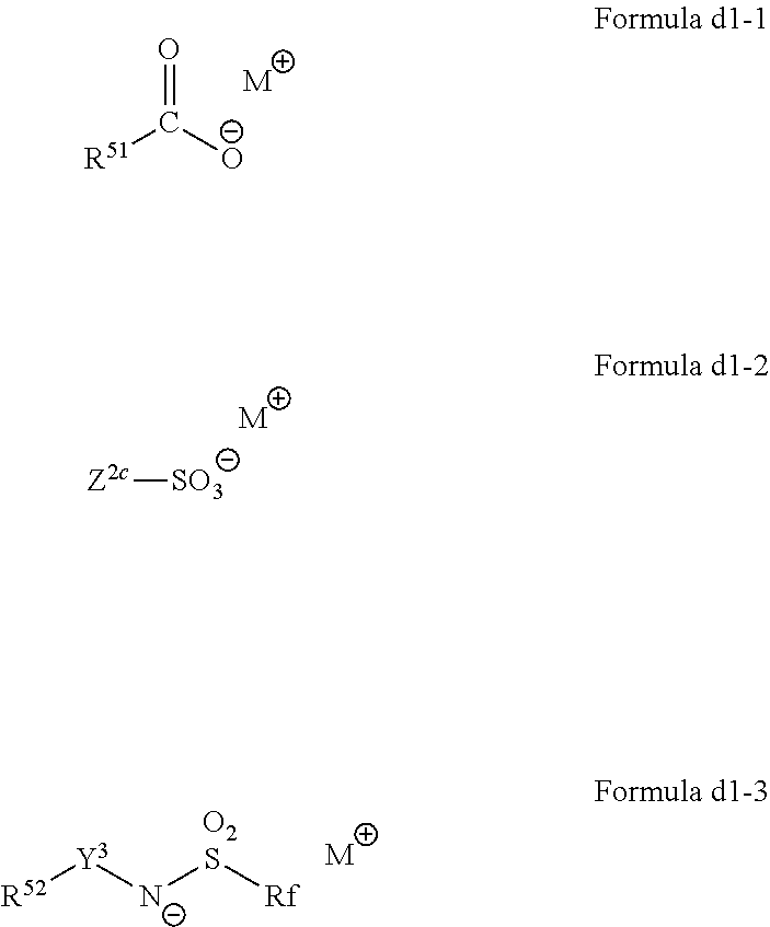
O=C([O-])[R51].[M].[Z2c][SO3].[M].[R52][Y3][N-]S[Rf].[O2].[M]
